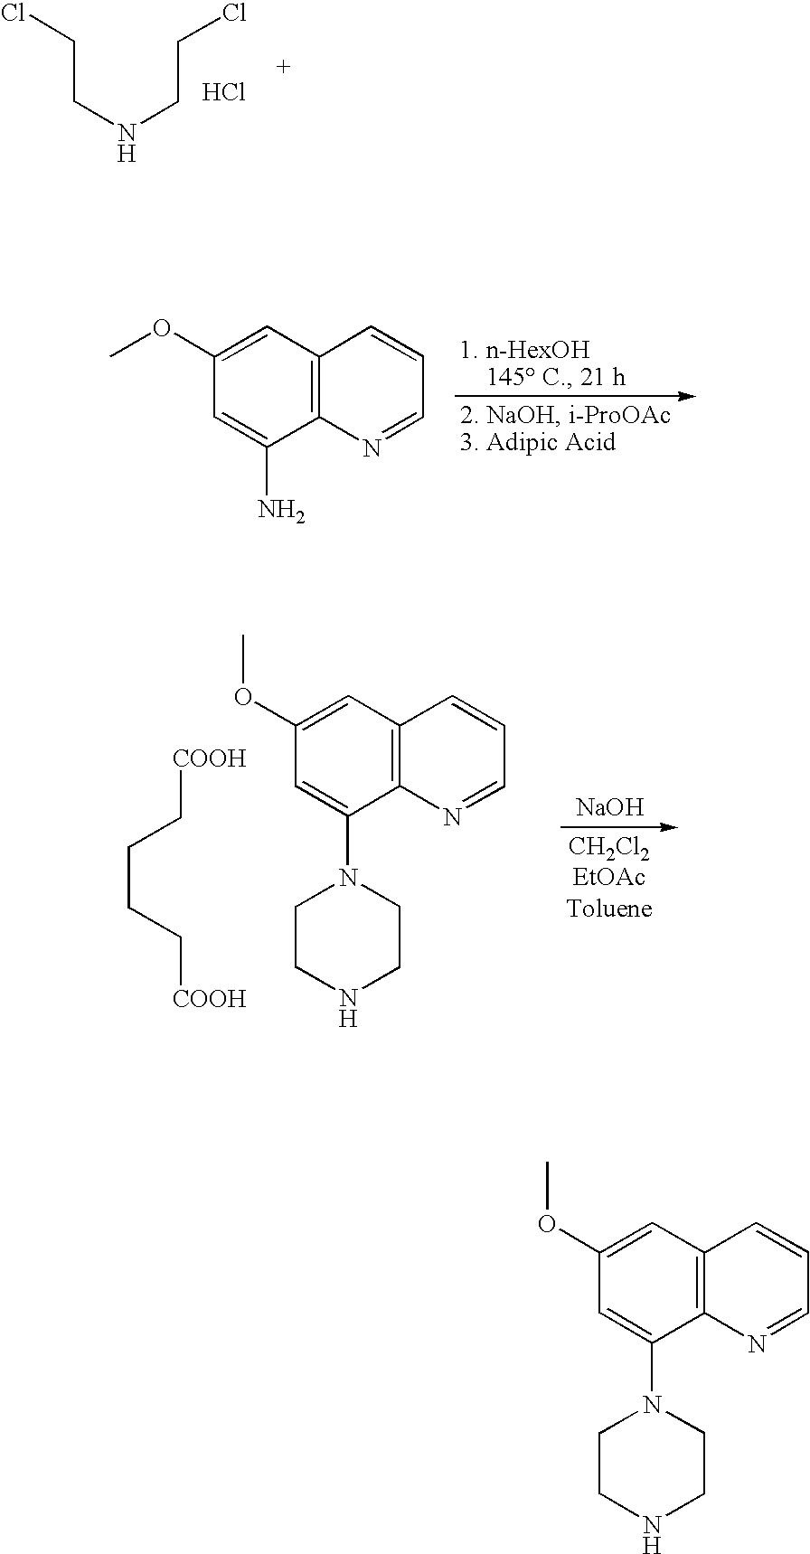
ClCCNCCCl.Cl.C1=C(N)C2=C(C=C1OC)C=CC=N2.C1=C(N2CCNCC2)C2=C(C=C1OC)C=CC=N2.[COOH]CCCC[COOH].[NaOH].C1=C(N2CCNCC2)C2=C(C=C1OC)C=CC=N2
